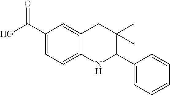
C(C1=CC=C2C(=C1)CC(C)(C)C(C1=CC=CC=C1)N2)(O)=O
